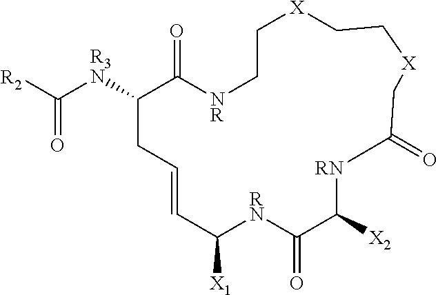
[X1]C1[RN]C(=O)C([X2])[RN]C(=O)C[X]CC[X]CC[NR]C(=O)C([R3N]C([R2])=O)CC=C1
